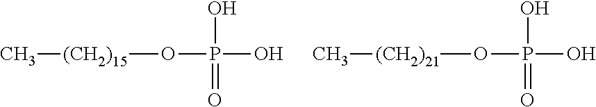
[(CH2)15](OP(O)(O)=O)C.[(CH2)21](OP(O)(O)=O)C
